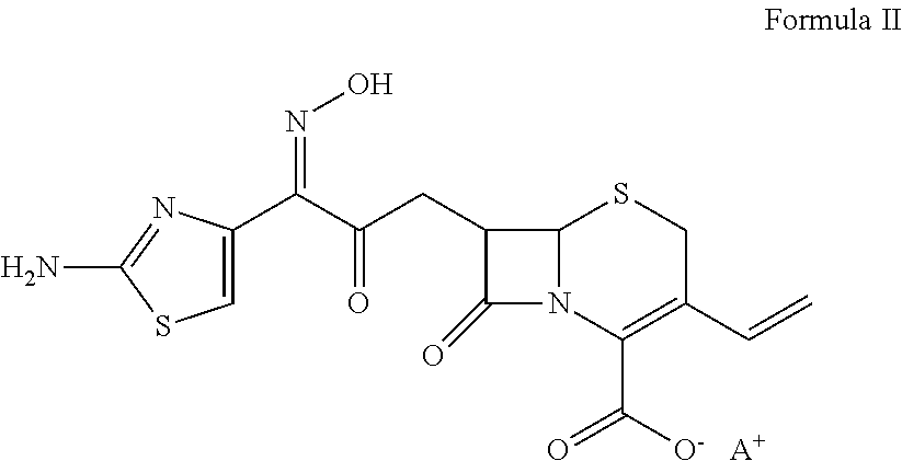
C1=C(C(C(CC2C(=O)N3C2SCC(C=C)=C3C(=O)[O-])=O)=NO)N=C(N)S1.[A+]
